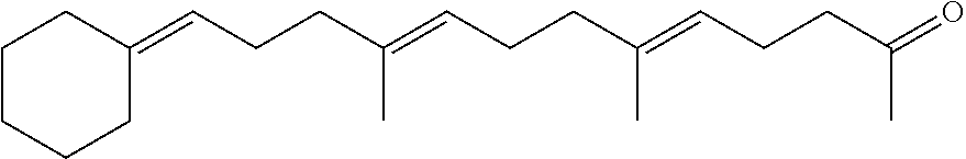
C1C(=CCCC(=CCCC(=CCCC(C)=O)C)C)CCCC1
